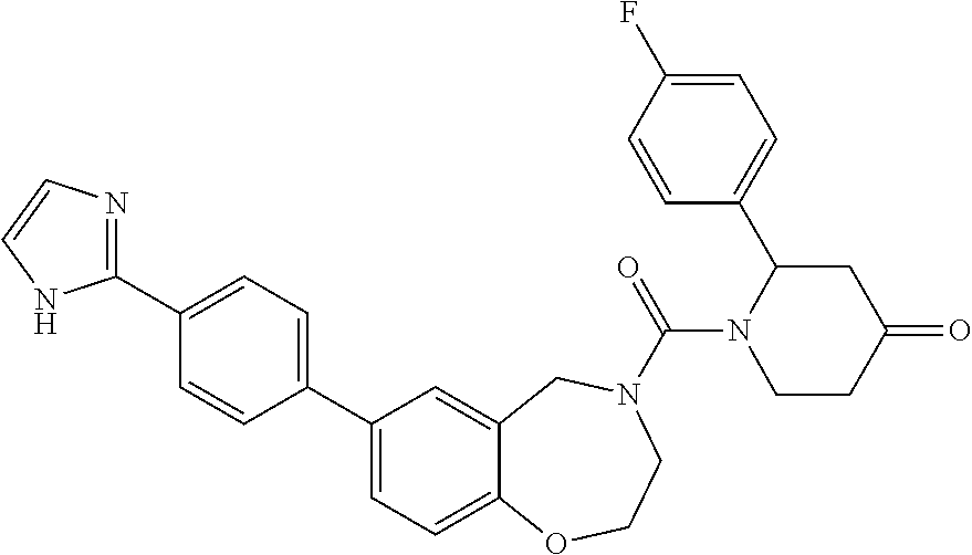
C1(C2=CC=C(C3=NC=CN3)C=C2)=CC=C2C(=C1)CN(C(N1CCC(=O)CC1C1=CC=C(F)C=C1)=O)CCO2
